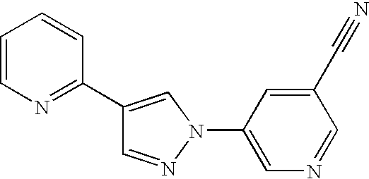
C1(C2=NC=CC=C2)=CN(C2=CN=CC(C#N)=C2)N=C1
